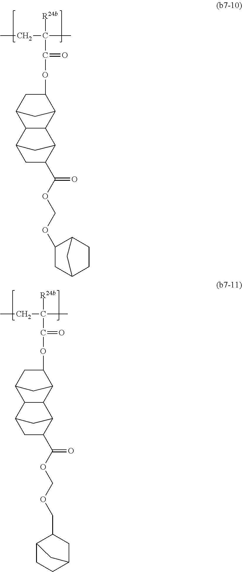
CCC(C)([R24b])C(=O)OC1CC2C3C(C1C2)C1CC3CC1C(OCOC1CC2CCC1C2)=O.CCC(C)([R24b])C(=O)OC1CC2C3C(C1C2)C1CC3CC1C(OCOCC1C2CCC(C1)C2)=O
